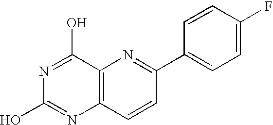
C12=C(C=CC(C3=CC=C(F)C=C3)=N1)N=C(O)N=C2O
